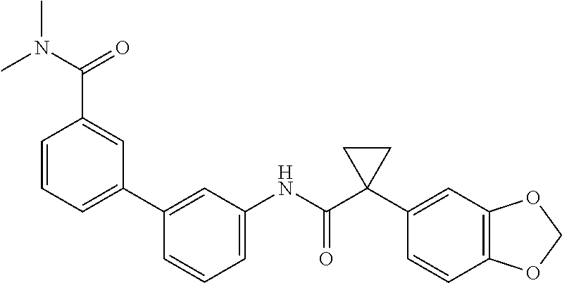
C1(NC(C2(C3=CC4=C(C=C3)OCO4)CC2)=O)=CC=CC(C2=CC=CC(C(=O)N(C)C)=C2)=C1
